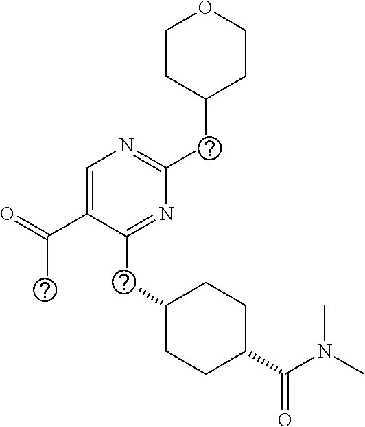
C1(C(=O)C)=CN=C(CC2CCOCC2)N=C1CC1CCC(C(N(C)C)=O)CC1
